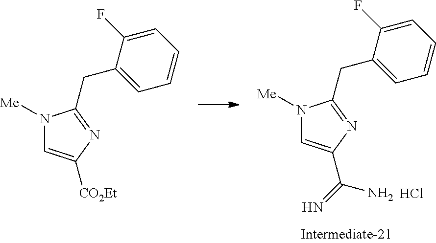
N1([Me])C=C([CO2Et])N=C1CC1=CC=CC=C1F.N1([Me])C=C(C(=N)N)N=C1CC1=CC=CC=C1F.Cl
